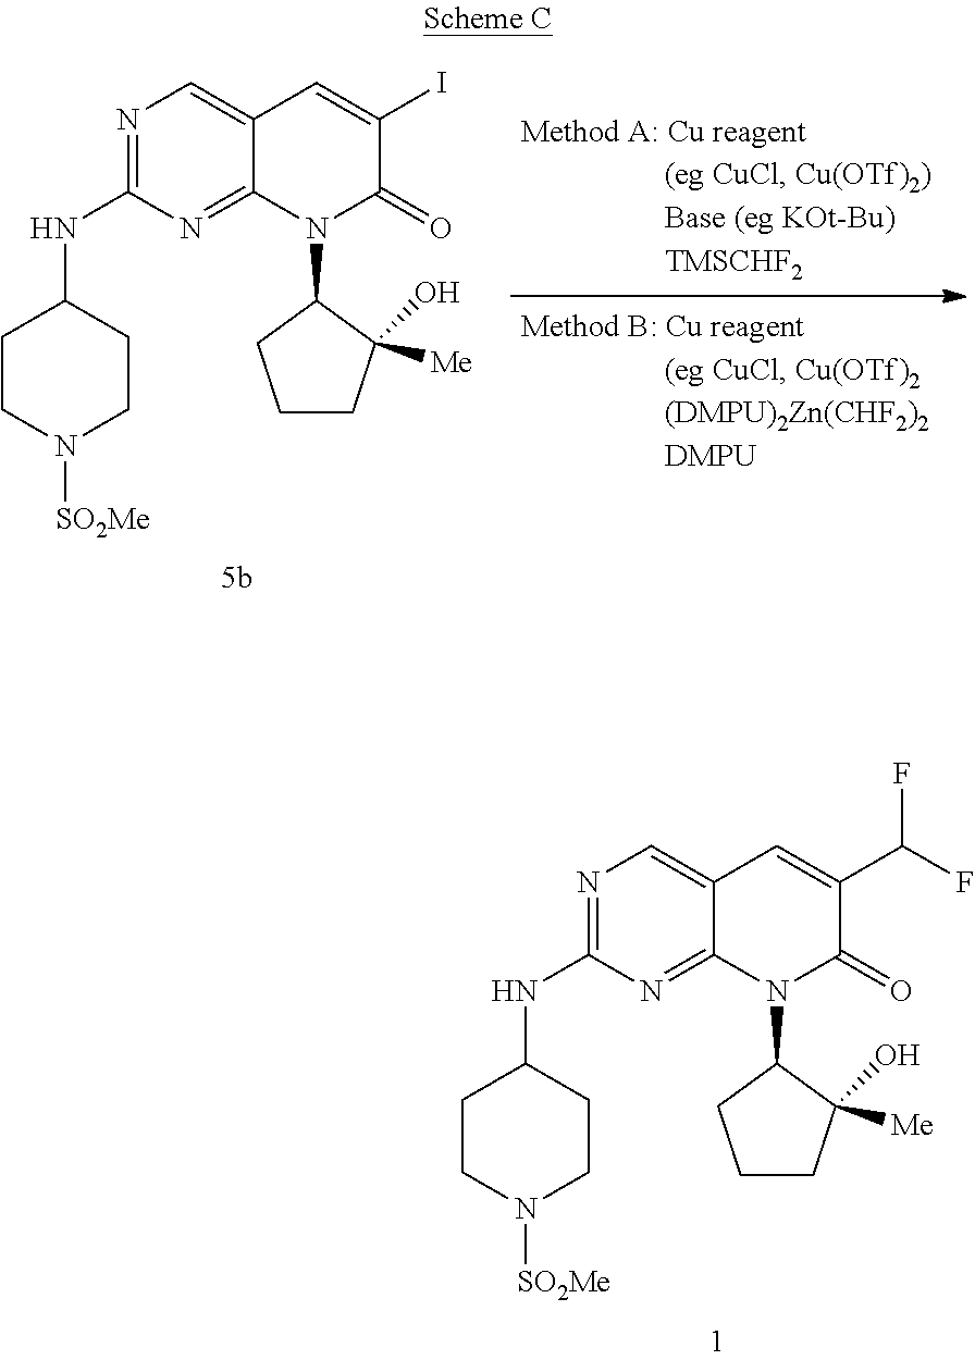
N1=C(NC2CCN([SO2Me])CC2)N=C2C(=C1)C=C(C(F)F)C(=O)N2C1CCCC1([Me])O.N1=C(NC2CCN([SO2Me])CC2)N=C2C(=C1)C=C(I)C(=O)N2C1CCCC1([Me])O
